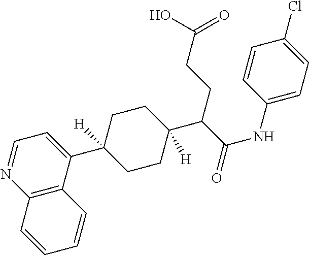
C12=C(C(C3([H])CCC(C(C(NC4=CC=C(Cl)C=C4)=O)CCC(O)=O)([H])CC3)=CC=N1)C=CC=C2
